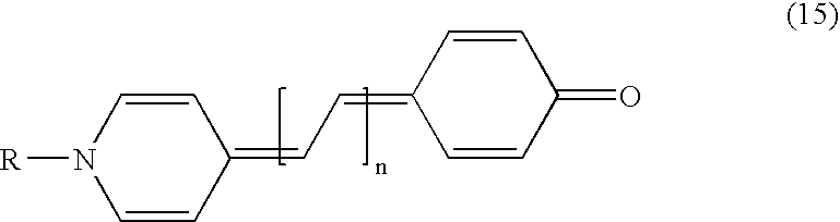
C1=CC(=CC=C2C=CC(=O)C=C2)C=CN1[R]
